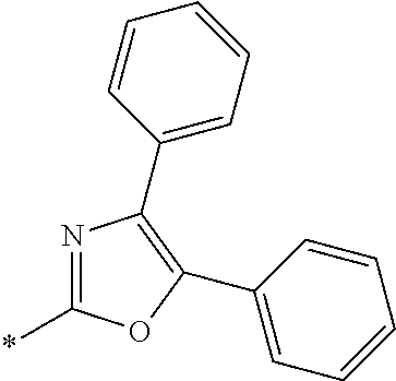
*C1=NC(C2=CC=CC=C2)=C(C2=CC=CC=C2)O1
